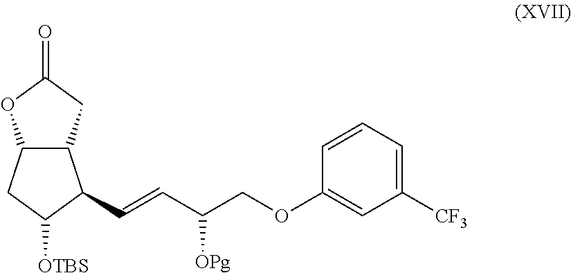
C12C(CC([OTBS])C1C=CC(COC1=CC([CF3])=CC=C1)[OPg])OC(=O)C2
